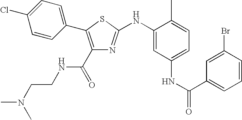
C1=CC(C2=C(C(NCCN(C)C)=O)N=C(NC3=CC(NC(C4=CC=CC(Br)=C4)=O)=CC=C3C)S2)=CC=C1Cl
